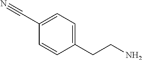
C1=CC(CCN)=CC=C1C#N
